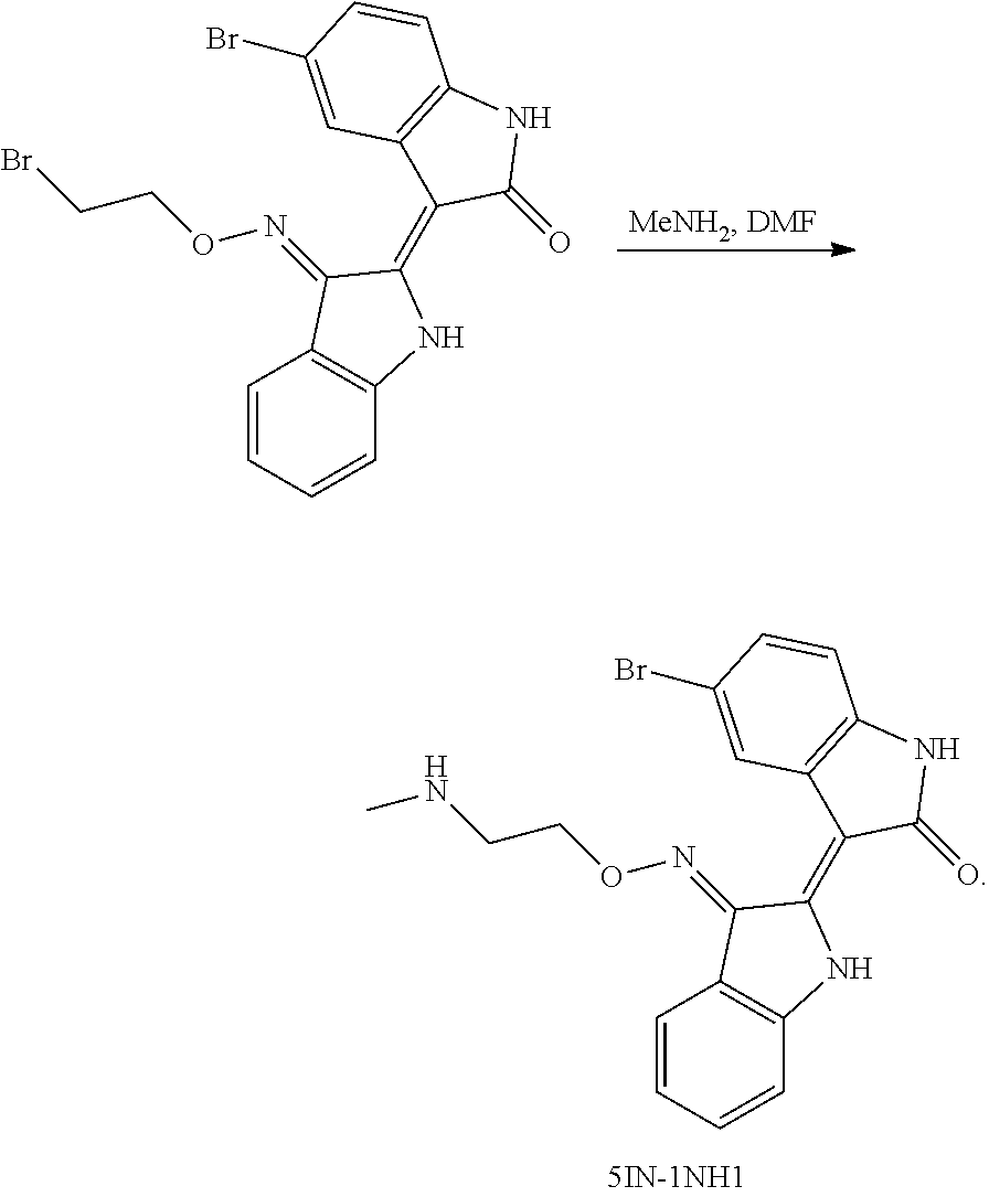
C1=CC=CC2=C1C(=NOCCNC)C(=C1C3=C(NC1=O)C=CC(Br)=C3)N2.C1=CC=CC2=C1C(=NOCCBr)C(=C1C3=C(NC1=O)C=CC(Br)=C3)N2
